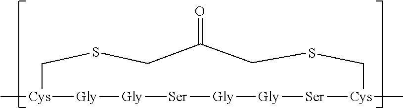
[Gly]1[Gly][Ser][Gly][Gly][Ser][Cys](C)CSCC(=O)CSC[Cys]1C
